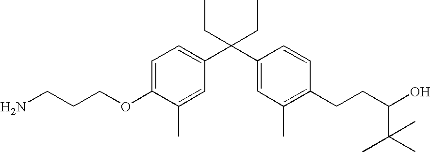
C1=C(OCCCN)C(C)=CC(C(C2=CC(C)=C(CCC(C(C)(C)C)O)C=C2)(CC)CC)=C1
